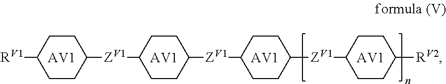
[AV1].[AV1].[AV1].[AV1].C1CC([RV1])CCC1[ZV1]C1CCC([ZV1]C2CCC([ZV1]C3CCC([RV2])CC3)CC2)CC1
